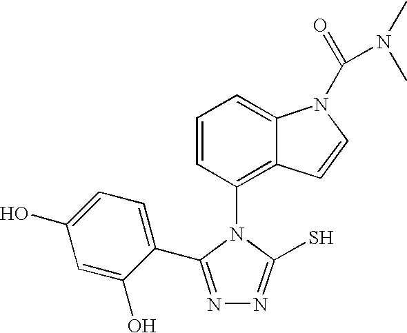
C1=CC(N2C(S)=NN=C2C2=CC=C(O)C=C2O)=C2C(=C1)N(C(=O)N(C)C)C=C2
